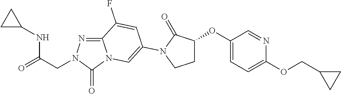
C12=NN(CC(=O)NC3CC3)C(=O)N1C=C(N1C(=O)C(OC3=CC=C(OCC4CC4)N=C3)CC1)C=C2F
